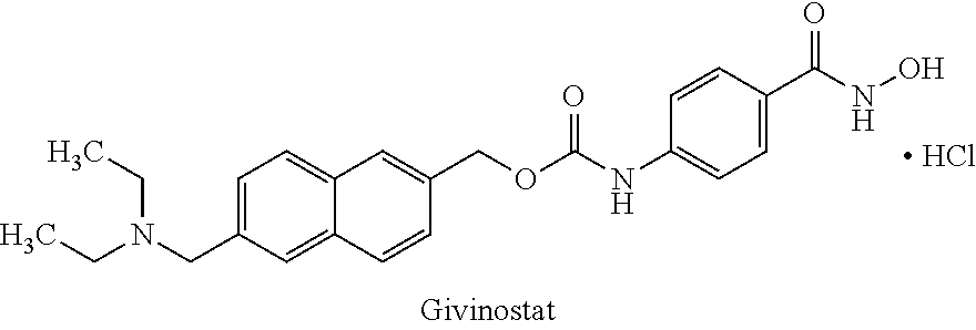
C1=C(CN(CC)CC)C=C2C(=C1)C=C(COC(NC1=CC=C(C(NO)=O)C=C1)=O)C=C2.[ HCl]
